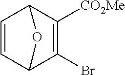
C1=CC2C(Br)=C([CO2Me])C1O2
